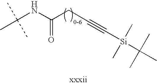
CC(NC(CC#C[Si](C(C)(C)C)(C)C)=O)(C)C
